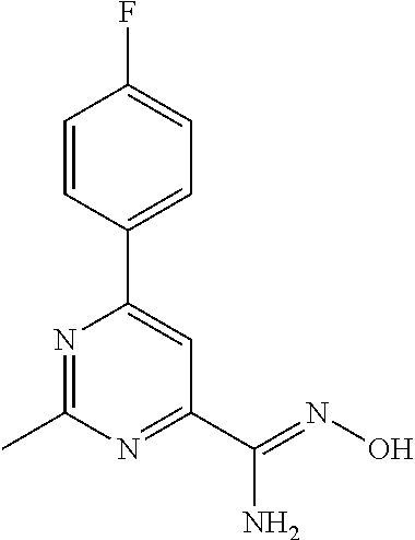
C1=CC(C2=CC(C(=NO)N)=NC(C)=N2)=CC=C1F
